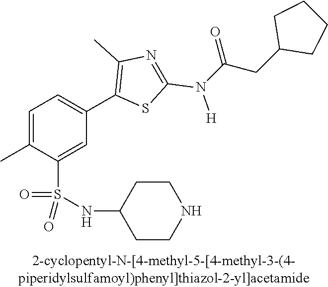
C1=C(C)C(S(NC2CCNCC2)(=O)=O)=CC(C2=C(C)N=C(N([H])C(CC3CCCC3)=O)S2)=C1
